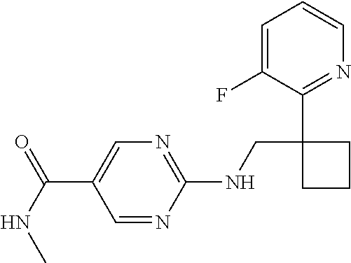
C1=C(F)C(C2(CNC3=NC=C(C(NC)=O)C=N3)CCC2)=NC=C1
